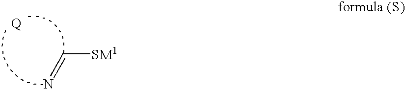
C(=N)[SM1]
